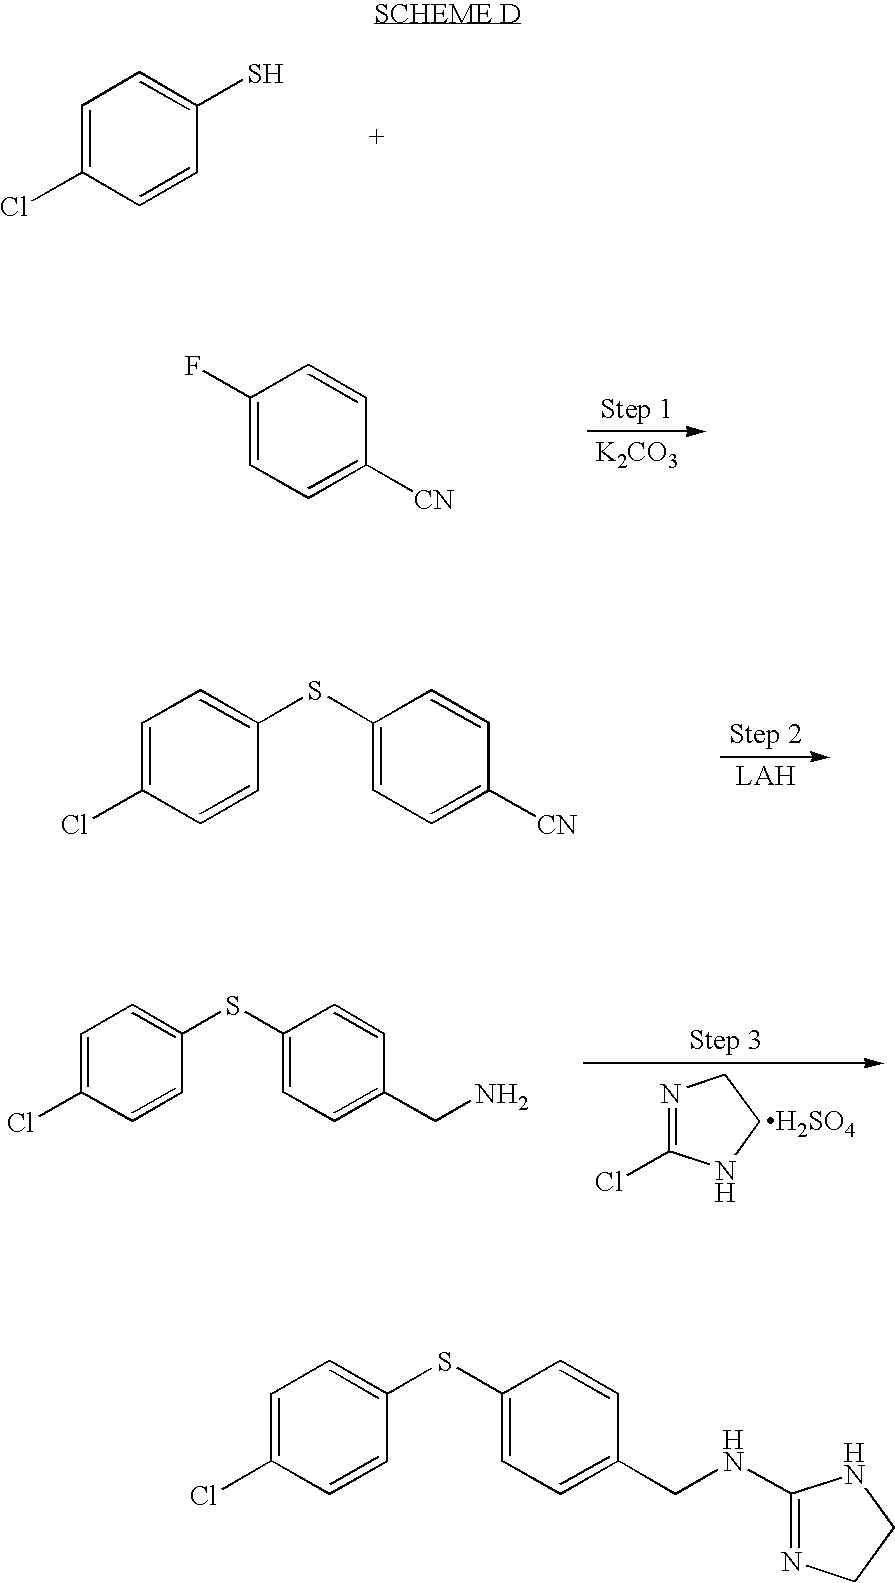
C1=C(Cl)C=CC(S)=C1.[K2CO3].C1(F)=CC=C([CN])C=C1.[LAH].C1=C(Cl)C=CC(SC2=CC=C([CN])C=C2)=C1.N1=C(Cl)NCC1.[H2SO4].C1=C(Cl)C=CC(SC2=CC=C(CN)C=C2)=C1.C1=C(Cl)C=CC(SC2=CC=C(CNC3=NCCN3)C=C2)=C1
